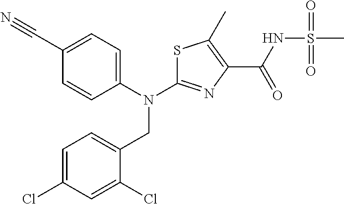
S1C(N(C2=CC=C(C#N)C=C2)CC2=CC=C(Cl)C=C2Cl)=NC(C(NS(=O)(=O)C)=O)=C1C
